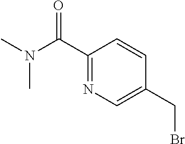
C1(C(N(C)C)=O)=NC=C(CBr)C=C1
